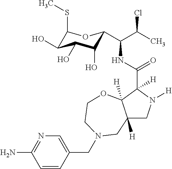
C12([H])CN([H])C(C(NC(C(C)Cl)C3C(O)C(O)C(O)C(SC)O3)=O)([H])C1([H])OCCN(CC1=CN=C(N)C=C1)C2
